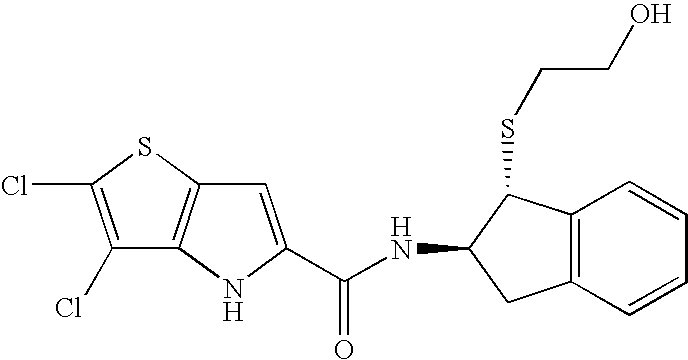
C12=C(C=CC=C1)CC(NC(=O)C1=CC3=C(N1)C(Cl)=C(Cl)S3)C2SCCO
